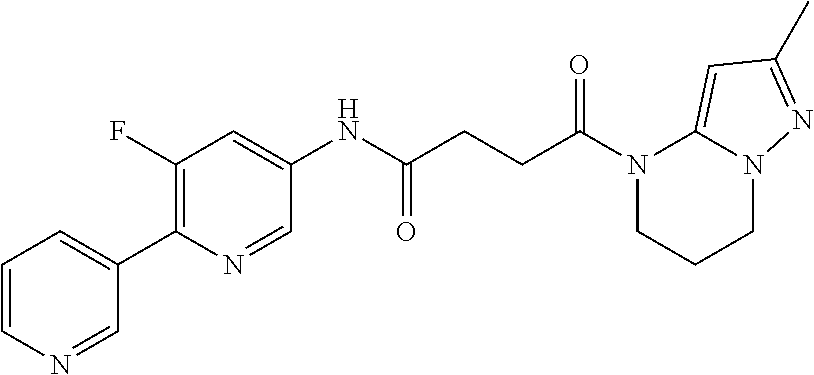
N1(C(CCC(NC2=CC(F)=C(C3=CC=CN=C3)N=C2)=O)=O)CCCN2C1=CC(C)=N2
